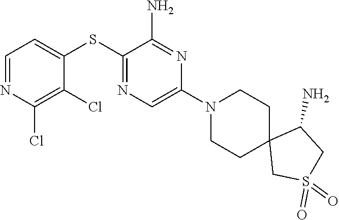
S(C1=NC=C(N2CCC3(CC2)CS(=O)(=O)CC3N)N=C1N)C1=CC=NC(Cl)=C1Cl
